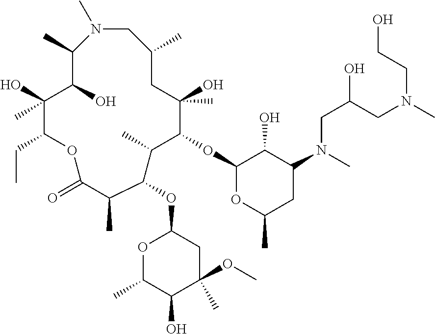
N1(C)CC(C)CC(O)(C)C(OC2OC(C)CC(N(CC(CN(C)CCO)O)C)C2O)C(C)C(OC2OC(C)C(O)C(C)(OC)C2)C(C)C(=O)OC(CC)C(O)(C)C(O)C1C
